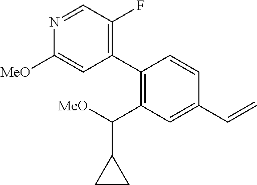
C1(C2=C(C([MeO])C3CC3)C=C(C=C)C=C2)=C(F)C=NC([MeO])=C1
